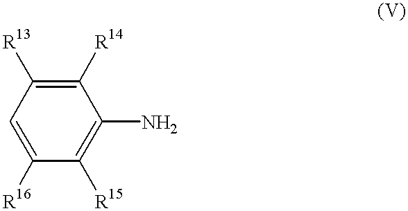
C1([R14])=C([R13])C=C([R16])C([R15])=C1N
